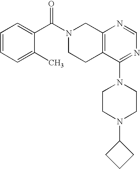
C1=CC=C(C)C(C(N2CCC3=C(C2)N=CN=C3N2CCN(C3CCC3)CC2)=O)=C1
